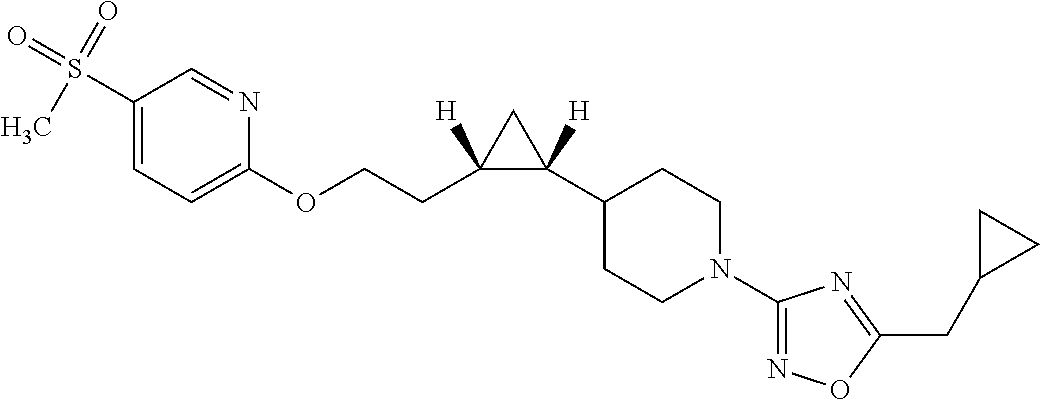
C1(S(=O)(=O)C)=CC=C(OCCC2([H])C([H])(C3CCN(C4=NOC(CC5CC5)=N4)CC3)C2)N=C1
